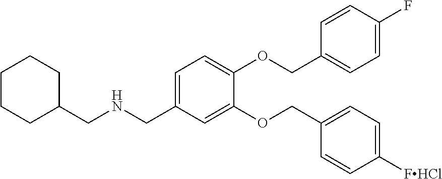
C1(CNCC2CCCCC2)=CC=C(OCC2=CC=C(F)C=C2)C(OCC2=CC=C([FHCl])C=C2)=C1
